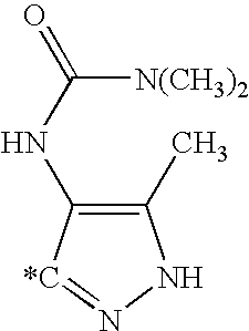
C1(C)=C(NC(=O)[N(CH3)2])[*C]=NN1
